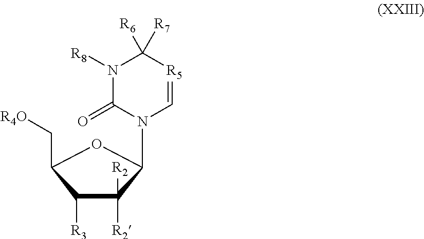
C1([R2])([R2])C([R3])C(C[R4O])OC1N1C=[R5]C([R6])([R7])N([R8])C1=O
